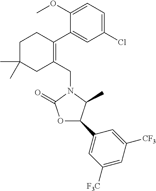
C1(OC)=CC=C(Cl)C=C1C1=C(CN2C(=O)OC(C3=CC([F3C])=CC([CF3])=C3)C2C)CC(C)(C)CC1
